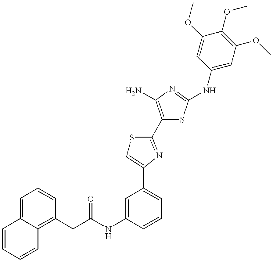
C(C1=C2C(=CC=C1)C=CC=C2)C(NC1=CC(C2=CSC(C3=C(N)N=C(NC4=CC(OC)=C(OC)C(OC)=C4)S3)=N2)=CC=C1)=O
